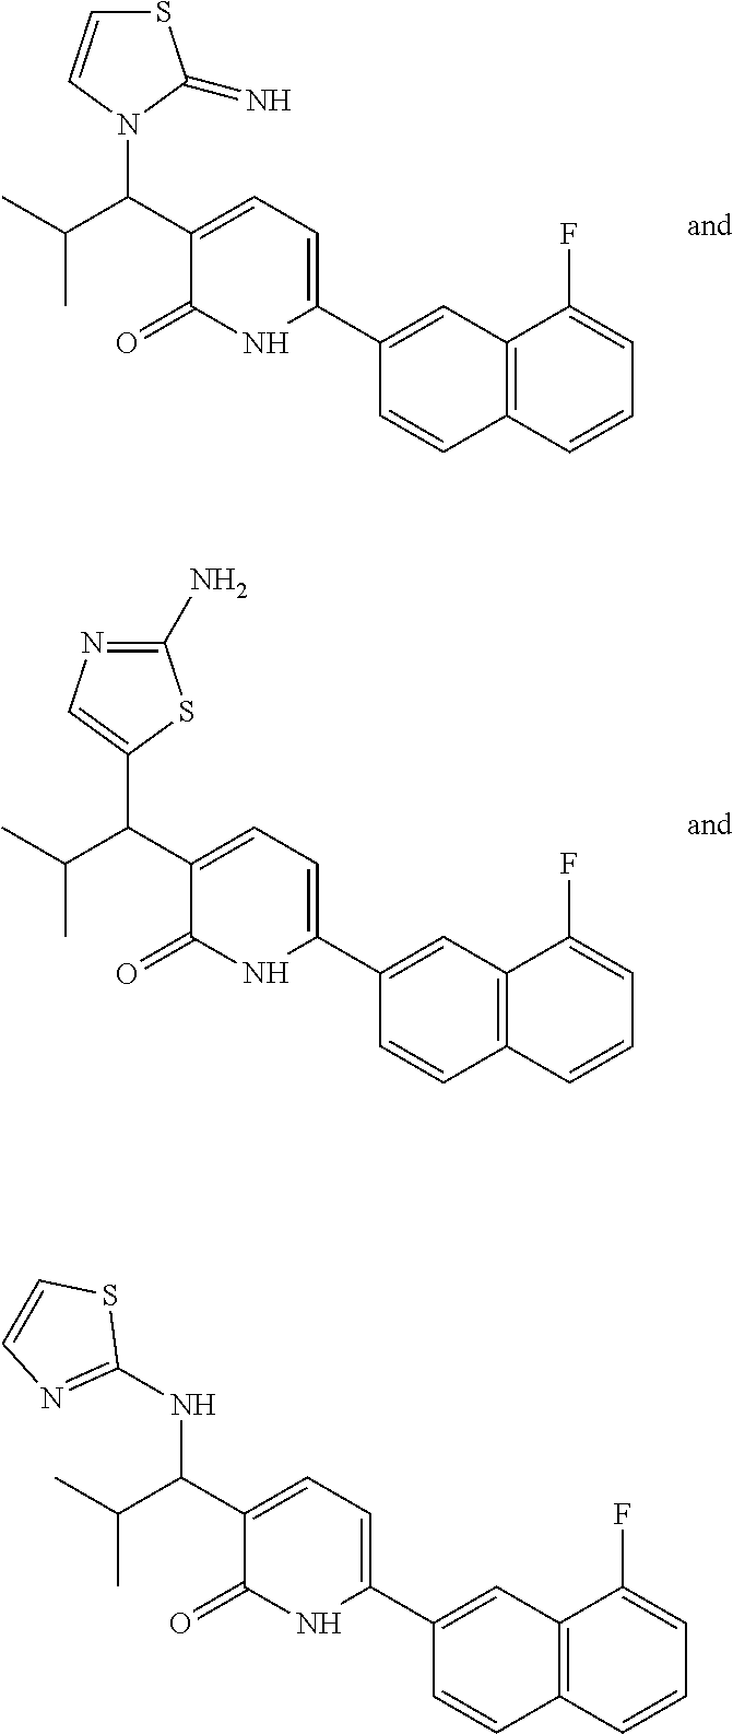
C12=C(C=CC=C1F)C=CC(C1=CC=C(C(C(C)C)N3C(=N)SC=C3)C(=O)N1)=C2.C12=C(C=CC=C1F)C=CC(C1=CC=C(C(C(C)C)C3=CN=C(N)S3)C(=O)N1)=C2.C12=C(C=CC=C1F)C=CC(C1=CC=C(C(C(C)C)NC3=NC=CS3)C(=O)N1)=C2
